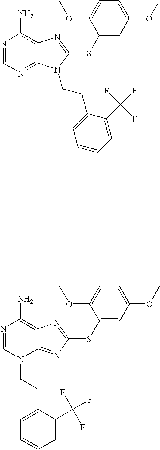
N1=CN(CCC2=CC=CC=C2C(F)(F)F)C2=NC(SC3=CC(OC)=CC=C3OC)=NC2=C1N.N1=CN=C2C(=C1N)N=C(SC1=CC(OC)=CC=C1OC)N2CCC1=CC=CC=C1C(F)(F)F
